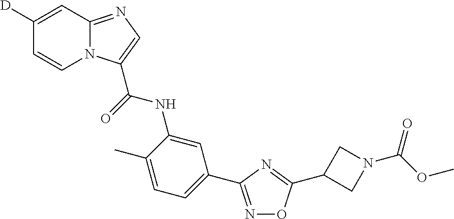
N1=C(C2=CC=C(C)C(NC(=O)C3=CN=C4N3C=CC([D])=C4)=C2)N=C(C2CN(C(OC)=O)C2)O1
